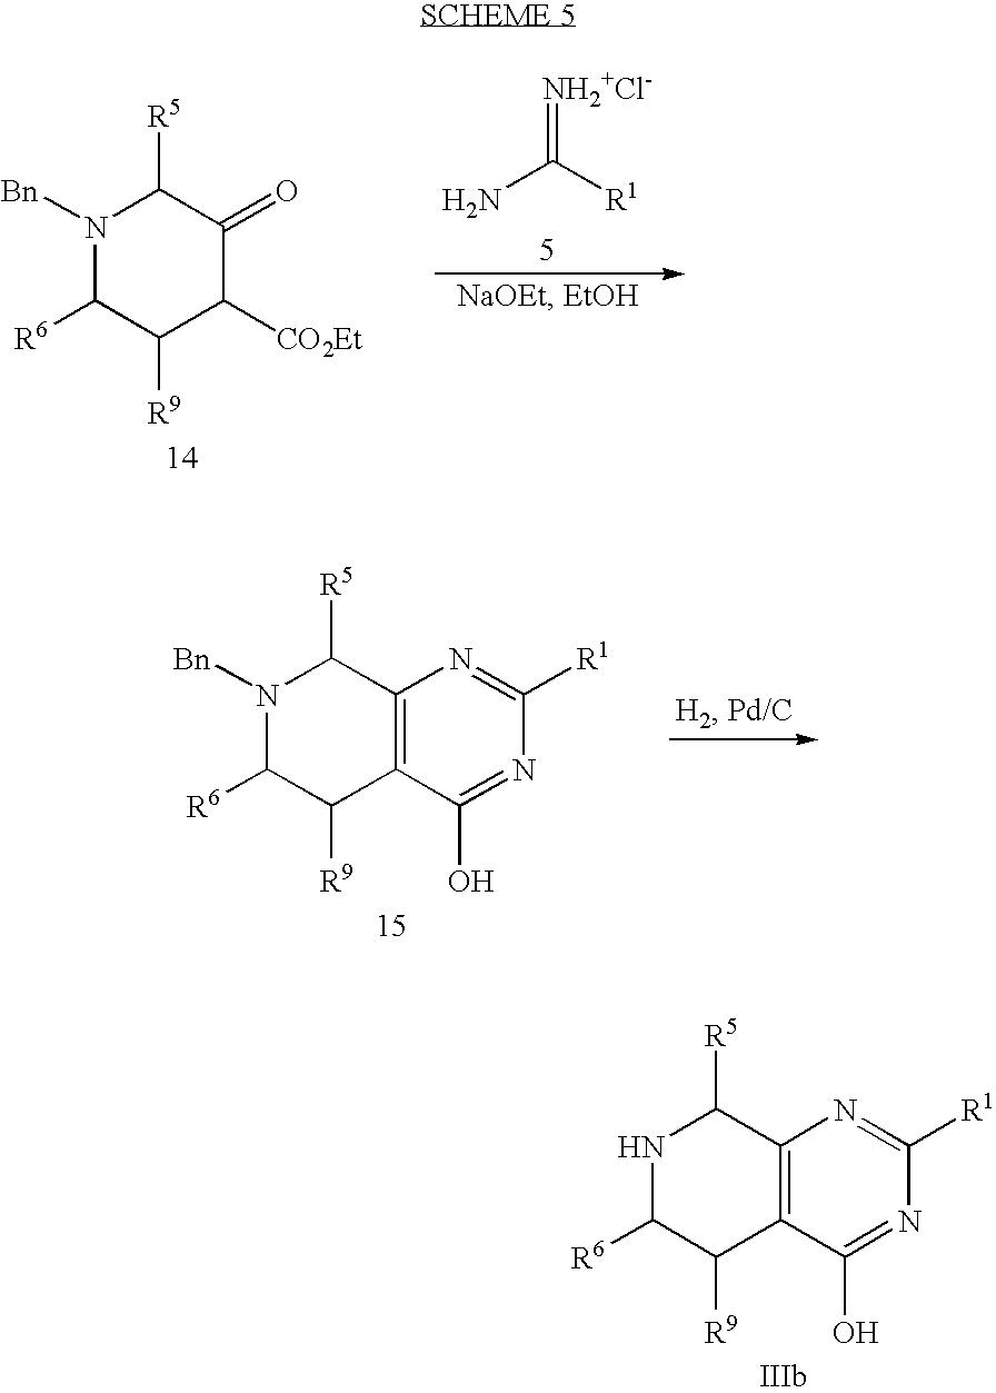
N1C([R6])C([R9])C2=C(C1[R5])N=C([R1])N=C2O.N1([Bn])C([R6])C([R9])C([CO2Et])C(=O)C1[R5].NC([R1])=[NH2+Cl-].N1([Bn])C([R6])C([R9])C2=C(C1[R5])N=C([R1])N=C2O
